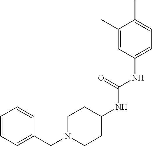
C1=C(NC(NC2CCN(CC3=CC=CC=C3)CC2)=O)C=C(C)C(C)=C1
